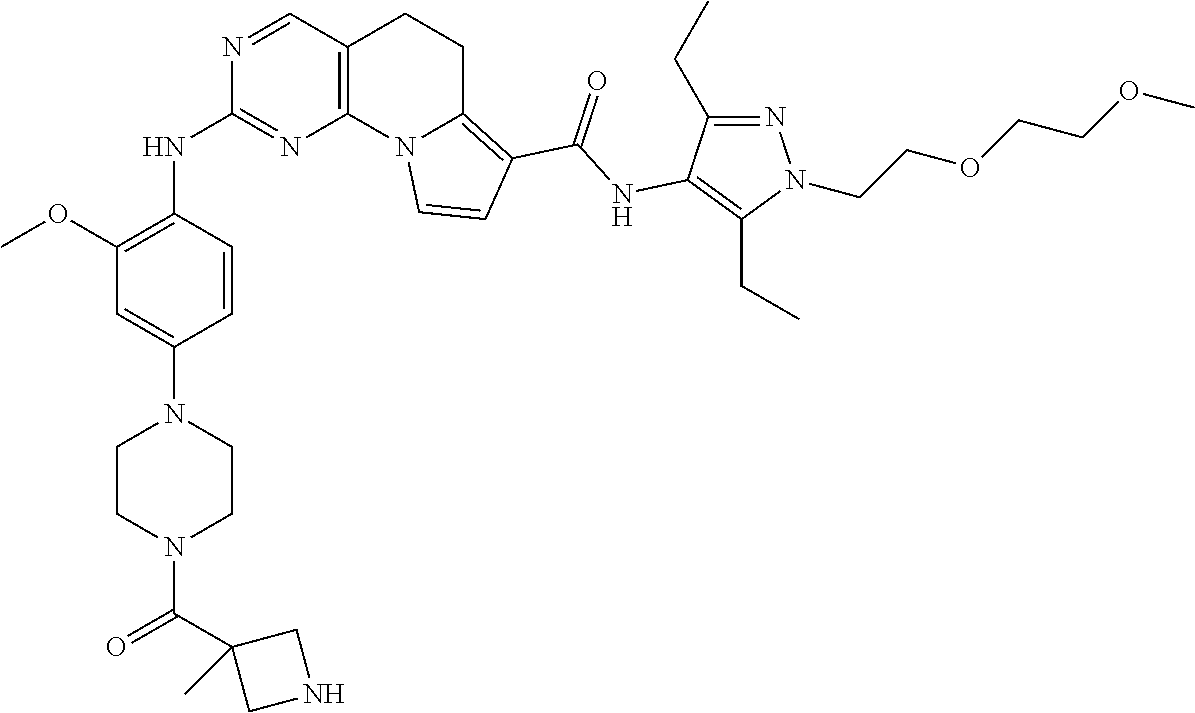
C1CN(C(C2(C)CNC2)=O)CCN1C1=CC(OC)=C(NC2=NC3=C(CCC4=C(C(=O)NC5=C(CC)N(CCOCCOC)N=C5CC)C=CN43)C=N2)C=C1
